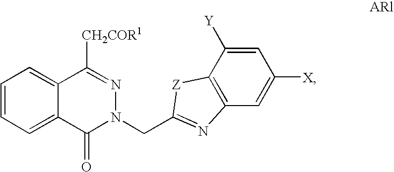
C1=CC=C2C(=C1)C([CH2COR1])=NN(CC1=NC3=C(C([Y])=CC([X])=C3)[Z]1)C2=O
